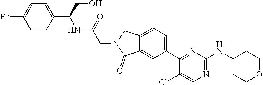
N1=C(NC2CCOCC2)N=C(C2=CC=C3C(=C2)C(=O)N(CC(NC(C2=CC=C(Br)C=C2)CO)=O)C3)C(Cl)=C1
